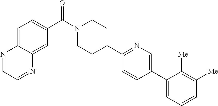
C1=C2C(=CC(C(N3CCC(C4=NC=C(C5=CC=CC([Me])=C5[Me])C=C4)CC3)=O)=C1)N=CC=N2
